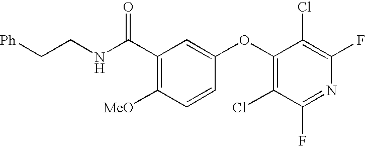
C(C1=C([MeO])C=CC(OC2=C(Cl)C(F)=NC(F)=C2Cl)=C1)(=O)NCC[Ph]
